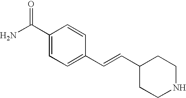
C1(C=CC2=CC=C(C(N)=O)C=C2)CCNCC1
